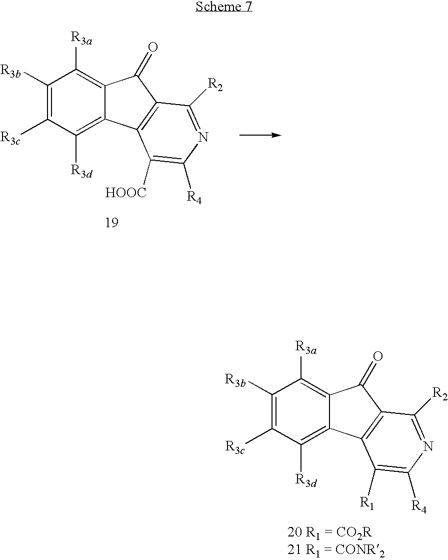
C1([R3b])=C([R3c])C([R3d])=C2C(=C1[R3a])C(=O)C1=C2C([HOOC])=C([R4])N=C1[R2].C1([R3b])=C([R3c])C([R3d])=C2C(=C1[R3a])C(=O)C1=C2C([R1])=C([R4])N=C1[R2]
